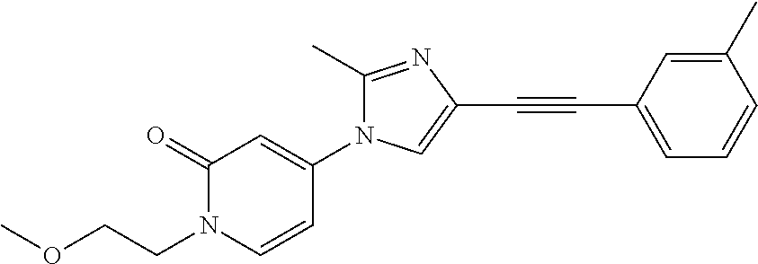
C1(=O)N(CCOC)C=CC(N2C(C)=NC(C#CC3=CC=CC(C)=C3)=C2)=C1
